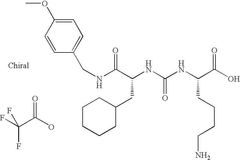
FC(C(O)=O)(F)F.N(C(C(NC(NC(C(O)=O)CCCCN)=O)CC1CCCCC1)=O)CC1=CC=C(OC)C=C1
